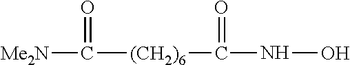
[Me2N]C([(CH2)6]C(NO)=O)=O
